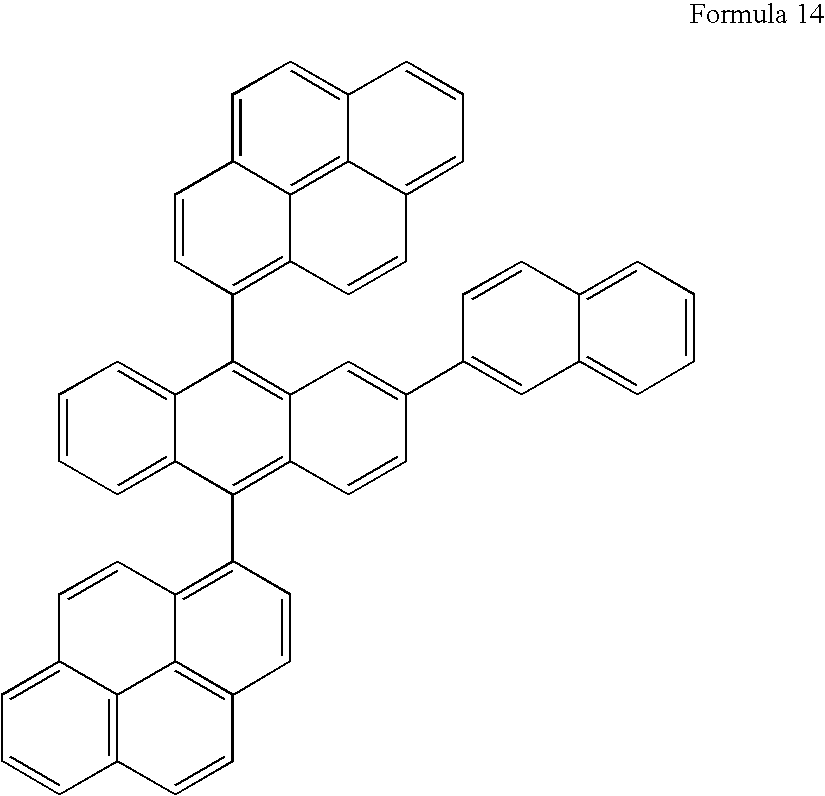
C1=CC=C2C(=C1)C(C1=C3C4=C5C(=CC=C4C=C1)C=CC=C5C=C3)=C1C(=C2C2=C3C4=C(C=CC5=C4C(=CC=C5)C=C3)C=C2)C=CC(C2=CC3=CC=CC=C3C=C2)=C1
